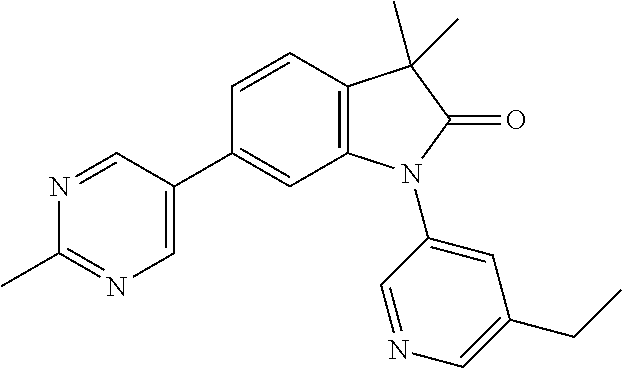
C1=CC2=C(C=C1C1=CN=C(C)N=C1)N(C1=CC(CC)=CN=C1)C(=O)C2(C)C
